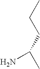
CCCC(C)N
